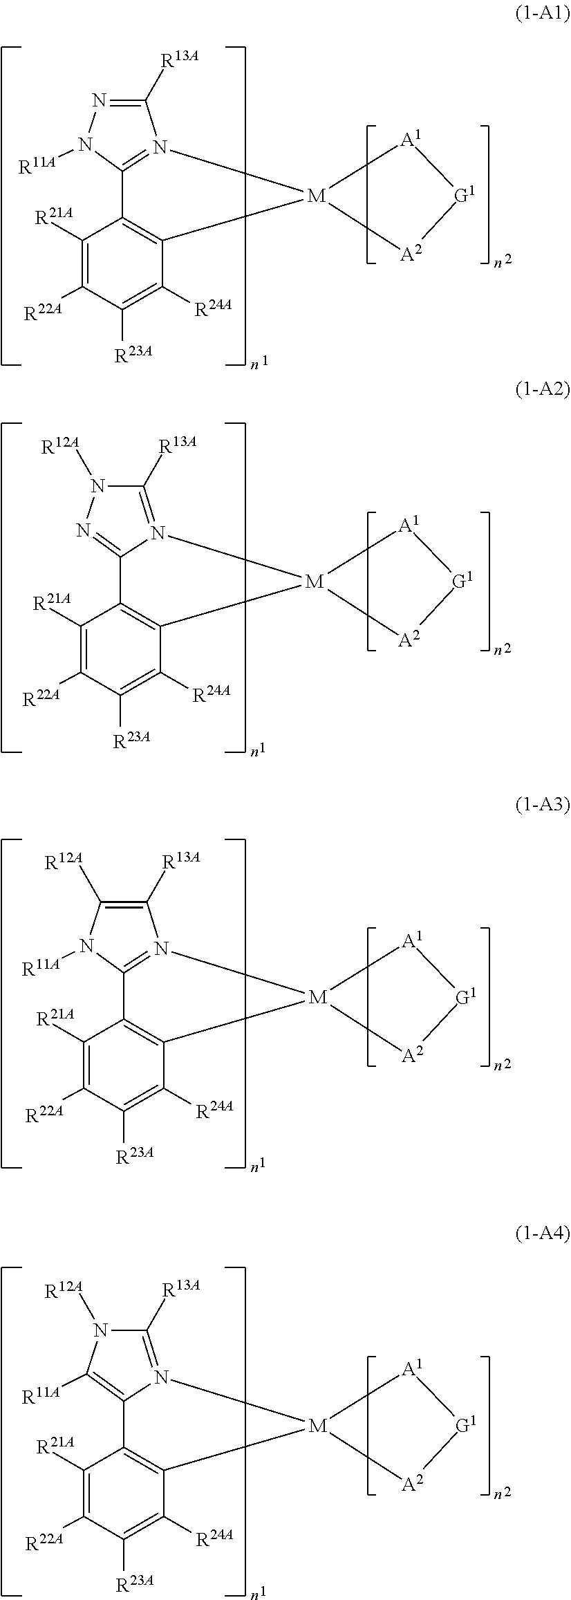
[R21A]C1=C([R22A])C([R23A])=C([R24A])C2=C1C1=N([M]23[A2][G1][A1]3)C([R13A])=NN1[R11A].[R21A]C1=C([R22A])C([R23A])=C([R24A])C2=C1C1=NN([R12A])C([R13A])=N1[M]21[A2][G1][A1]1.[R21A]C1=C([R22A])C([R23A])=C([R24A])C2=C1C1=N([M]23[A2][G1][A1]3)C([R13A])=C([R12A])N1[R11A].[R21A]C1=C([R22A])C([R23A])=C([R24A])C2=C1C1=C([R11A])N([R12A])C([R13A])=N1[M]21[A2][G1][A1]1
